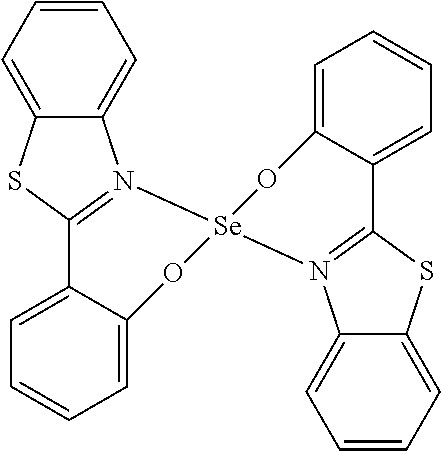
C1=CC=C2C(=C1)SC1=N2[Se]2(OC3=CC=CC=C13)N1=C(SC3=CC=CC=C31)C1=CC=CC=C1O2
